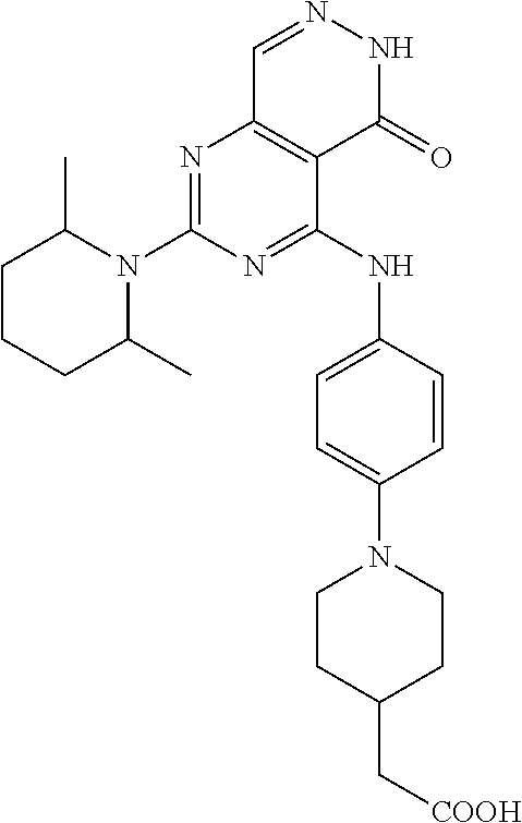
C1CCC(C)N(C2=NC3=C(C(NC4=CC=C(N5CCC(C[COOH])CC5)C=C4)=N2)C(=O)NN=C3)C1C
